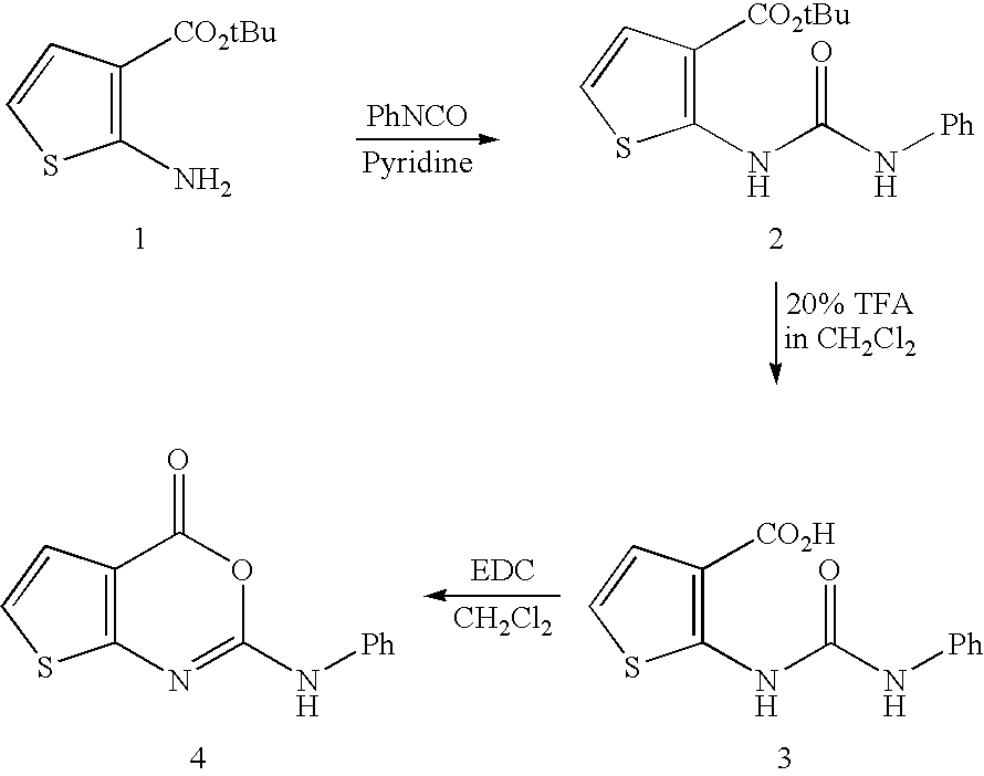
C1(N)=C([CO2tBu])C=CS1.[PhNCO].C1(NC(N[Ph])=O)=C([CO2tBu])C=CS1.C1(NC(N[Ph])=O)=C([CO2H])C=CS1.[EDC].[CH2Cl2].C12=C(C=CS1)C(=O)OC(N[Ph])=N2
